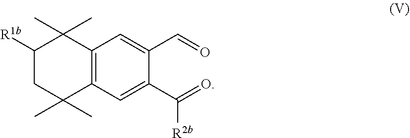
C1([R1b])CC(C)(C)C2=C(C1(C)C)C=C(C=O)C(C(=O)[R2b])=C2
